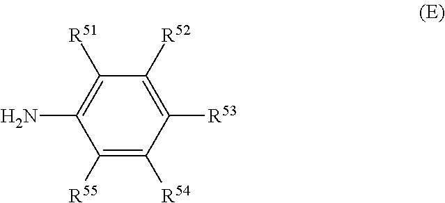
C1([R55])=C([R54])C([R53])=C([R52])C([R51])=C1N
